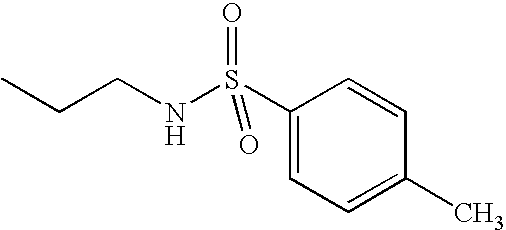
C1(S(NCCC)(=O)=O)=CC=C(C)C=C1
